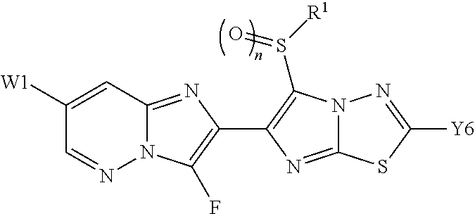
N12C(=NC(C3=C(S([R1])=O)N4C(=N3)SC([Y6])=N4)=C1F)C=C([W1])C=N2
